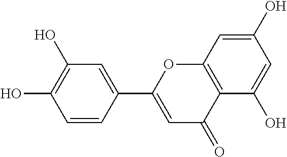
C1=CC(C2=CC(=O)C3=C(O2)C=C(O)C=C3O)=CC(O)=C1O
